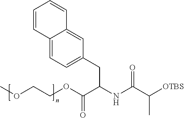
COCCOC(C(NC(C([OTBS])C)=O)CC1=CC=C2C(=C1)C=CC=C2)=O
